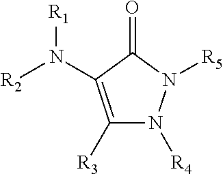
C1([R3])=C(N([R2])[R1])C(=O)N([R5])N1[R4]
